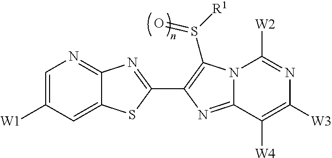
C12=CC([W1])=CN=C1N=C(C1=C(S([R1])=O)N3C(=N1)C([W4])=C([W3])N=C3[W2])S2
